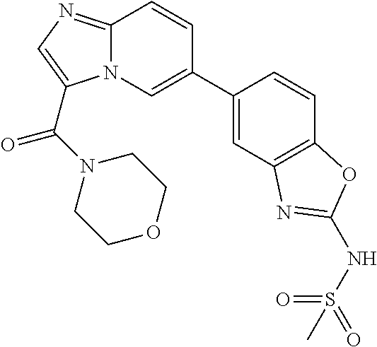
C1(C2=CN3C(=NC=C3C(N3CCOCC3)=O)C=C2)=CC2=C(C=C1)OC(NS(=O)(=O)C)=N2
